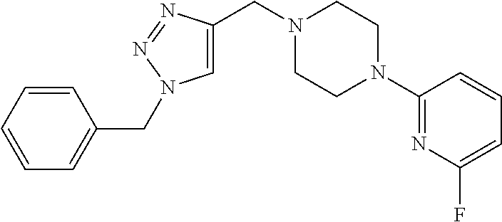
C1=C(CN2CCN(C3=NC(F)=CC=C3)CC2)N=NN1CC1=CC=CC=C1
